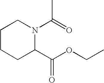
C1CCC(C(OCC)=O)N(C(=O)C)C1
